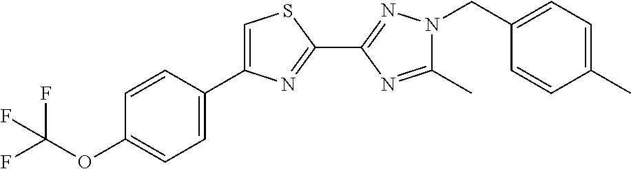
C1(C)=NC(C2=NC(C3=CC=C(OC(F)(F)F)C=C3)=CS2)=NN1CC1=CC=C(C)C=C1
